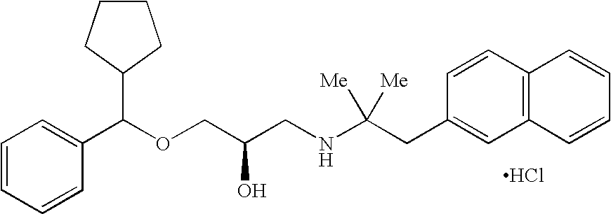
C1=CC=CC(C(OCC(CNC(CC2=CC3=C(C=C2)C=CC=C3)([Me])[Me])O)C2CCCC2)=C1.Cl
